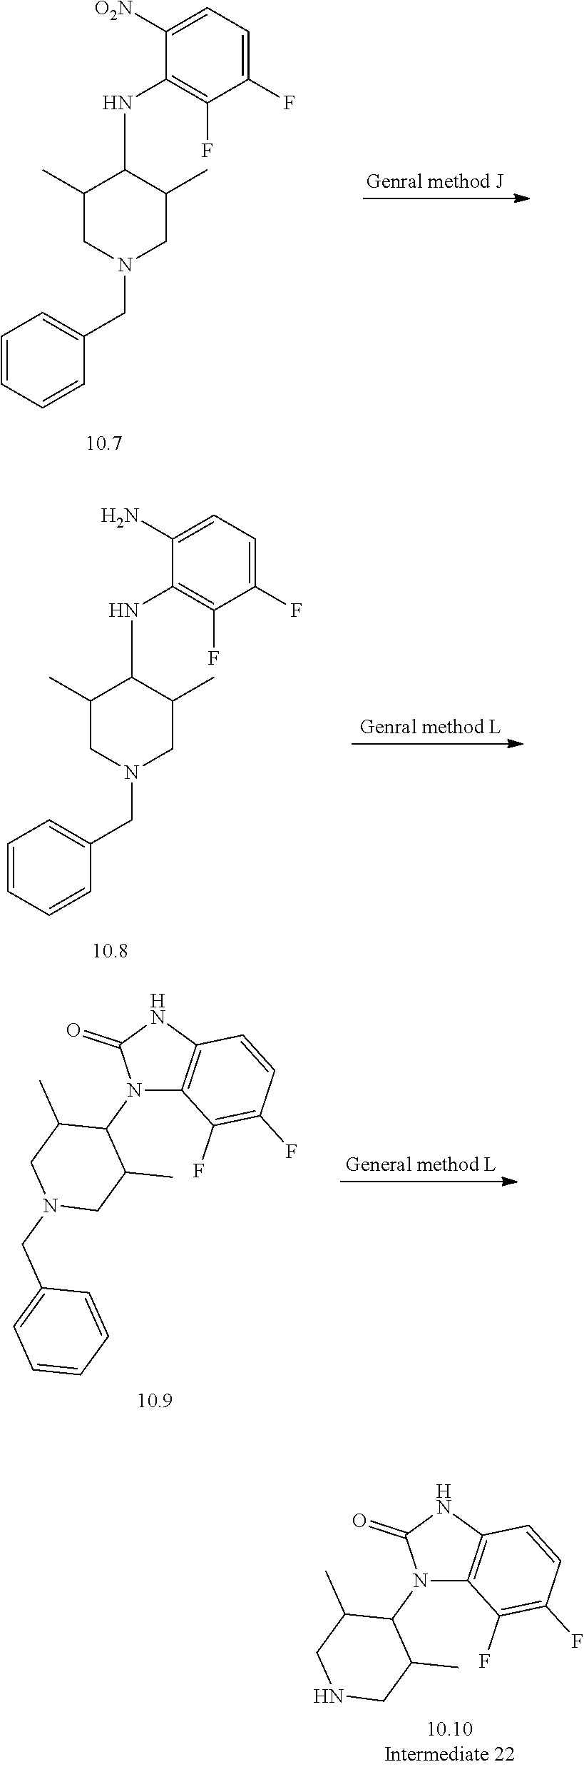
C1(C)C(NC2=C(F)C(F)=CC=C2[O2N])C(C)CN(CC2=CC=CC=C2)C1.C1(C)C(NC2=C(F)C(F)=CC=C2N)C(C)CN(CC2=CC=CC=C2)C1.N1(C2C(C)CN(CC3=CC=CC=C3)CC2C)C2=C(NC1=O)C=CC(F)=C2F.N1(C2C(C)CNCC2C)C2=C(NC1=O)C=CC(F)=C2F
